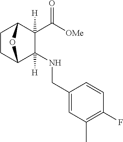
C1CC2C(NCC3=CC(C)=C(F)C=C3)([H])C(C(=O)[OMe])([H])C1O2
